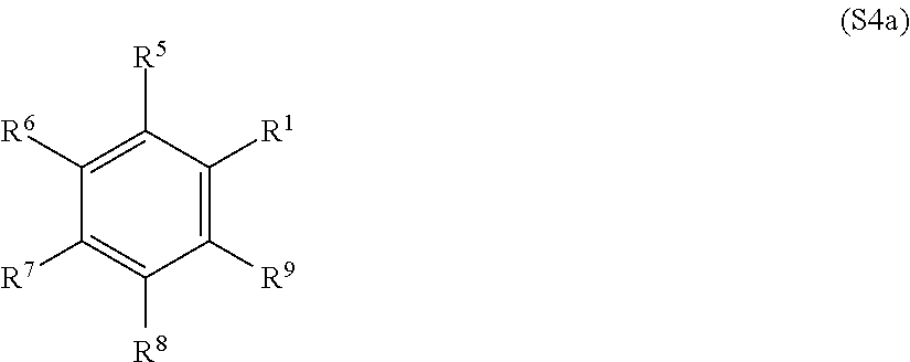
C1([R6])=C([R5])C([R1])=C([R9])C([R8])=C1[R7]
